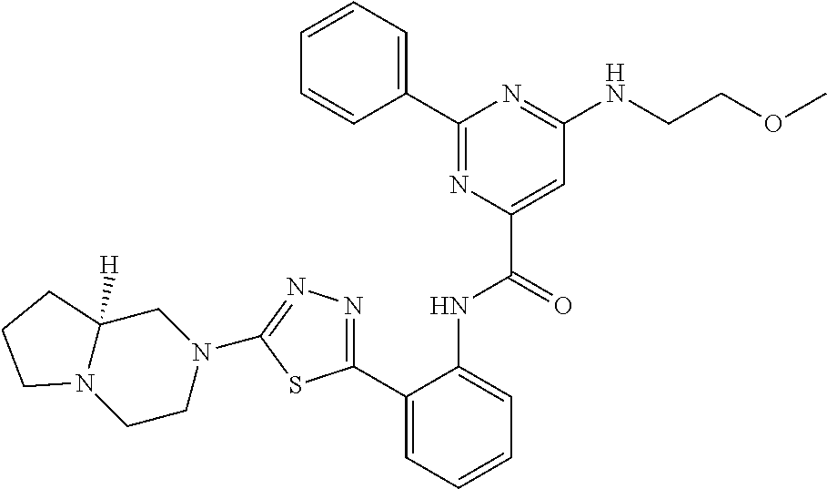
C1=CC=CC(C2=NC(C(=O)NC3=CC=CC=C3C3=NN=C(N4CC5([H])N(CC4)CCC5)S3)=CC(NCCOC)=N2)=C1
